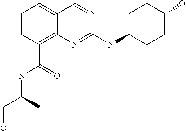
C1=CC=C2C(=C1C(=O)NC(CO)C)N=C(NC1CCC(O)CC1)N=C2
